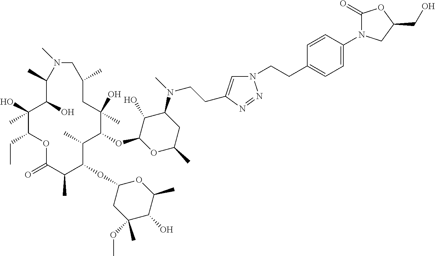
C1(O)C(OC2C(C)C(OC3CC(OC)(C)C(O)C(C)O3)C(C)C(=O)OC(CC)C(O)(C)C(O)C(C)N(C)CC(C)CC2(O)C)OC(C)CC1N(C)CCC1=CN(CCC2=CC=C(N3C(=O)OC(CO)C3)C=C2)N=N1
